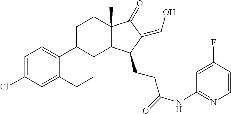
C12(C)C(=O)C(=CO)C(CCC(=O)NC3=NC=CC(F)=C3)C1C1C(C3=CC=C(Cl)C=C3CC1)CC2
